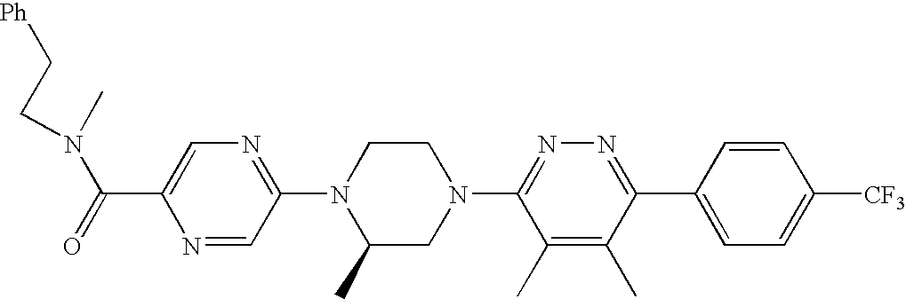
N1=CC(N2C(C)CN(C3=NN=C(C4=CC=C([CF3])C=C4)C(C)=C3C)CC2)=NC=C1C(N(C)CC[Ph])=O
